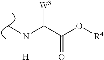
C(C(O[R4])=O)(N(C)[H])[W3]
